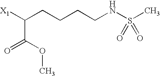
[X1]C(CCCCNS(C)(=O)=O)C(OC)=O
